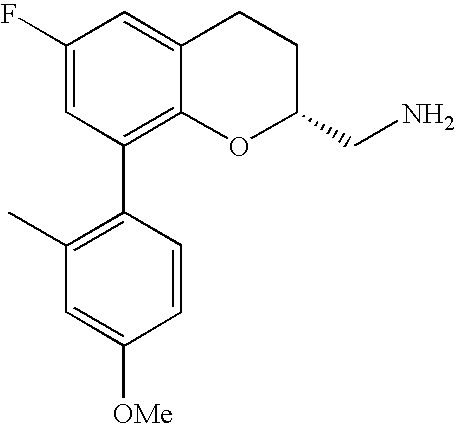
C1(F)=CC(C2=C(C)C=C([OMe])C=C2)=C2C(=C1)CCC(CN)O2
